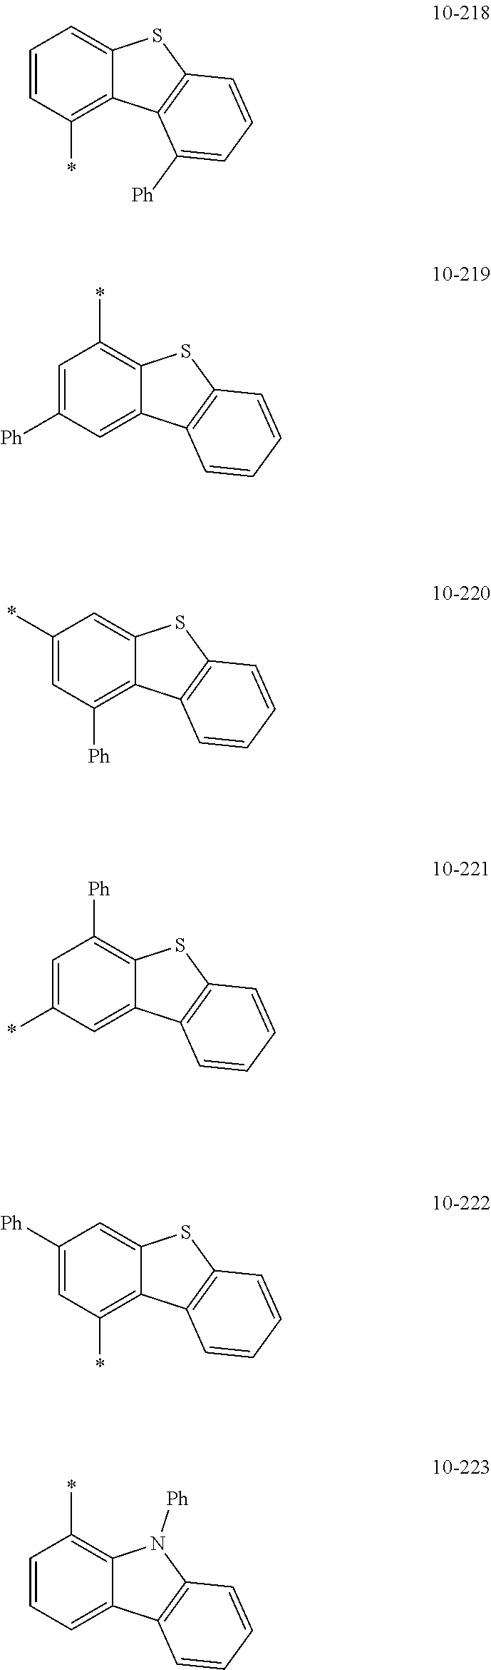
C1=CC(*)=C2C(=C1)SC1=C2C([Ph])=CC=C1.C1=C([Ph])C=C2C(=C1*)SC1=C2C=CC=C1.C1(*)=CC([Ph])=C2C(=C1)SC1=C2C=CC=C1.C1=C(*)C=C2C(=C1[Ph])SC1=C2C=CC=C1.C1([Ph])=CC(*)=C2C(=C1)SC1=C2C=CC=C1.C1=CC=C2C(=C1*)N([Ph])C1=C2C=CC=C1
